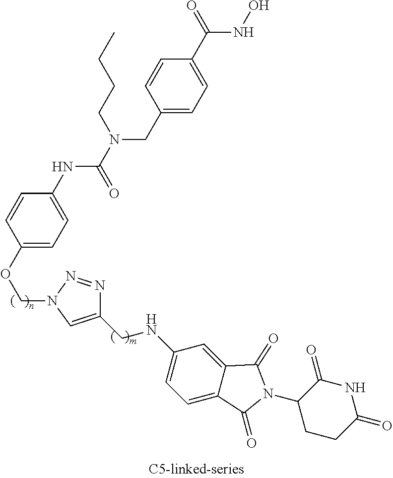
C1=CC(OCN2C=C(CNC3=CC=C4C(=C3)C(=O)N(C3CCC(=O)NC3=O)C4=O)N=N2)=CC=C1NC(N(CC1=CC=C(C(NO)=O)C=C1)CCCC)=O
